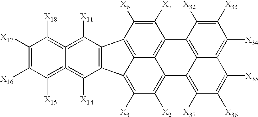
C12=C(C([X11])=C3=C([X18])C([X17])=C([X16])C([X15])=C3=C1[X14])C1=C3C4=C(C([X7])=C1[X6])C1=C5C(=C([X37])C([X36])=C([X35])C5=C([X34])C([X33])=C1[X32])C4=C([X2])C([X3])=C23
